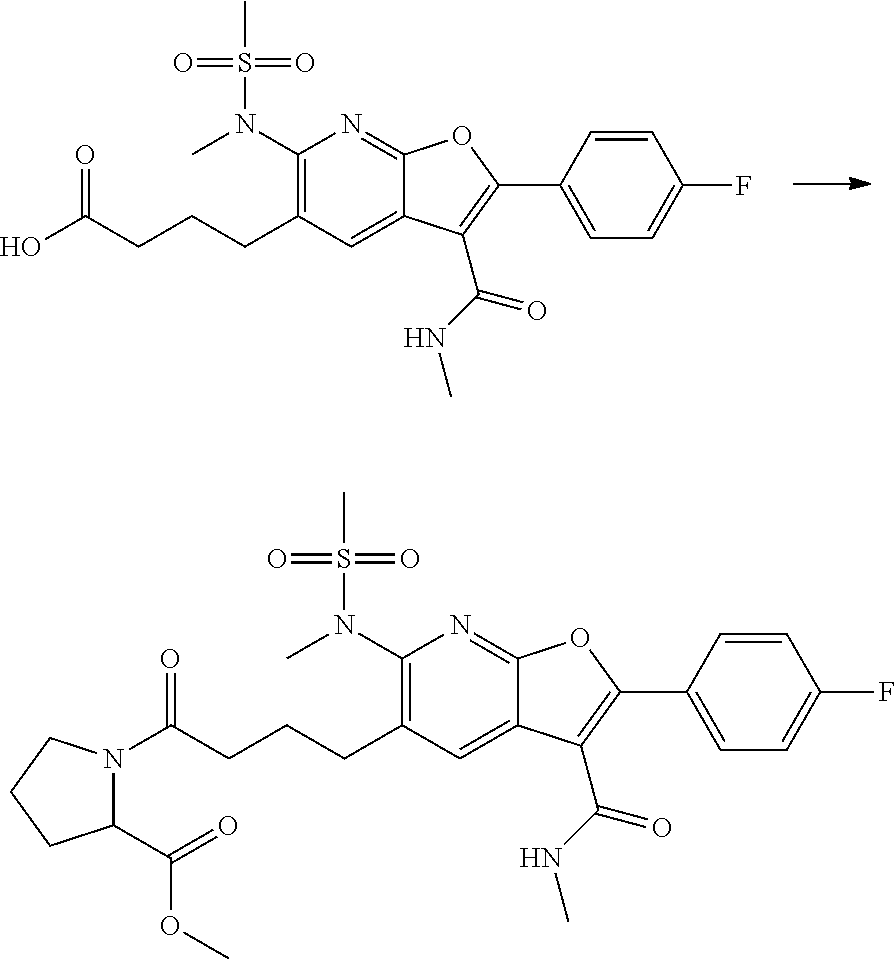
C1=CC(C2=C(C(NC)=O)C3=CC(CCCC(O)=O)=C(N(C)S(=O)(=O)C)N=C3O2)=CC=C1F.C1=CC(C2=C(C(NC)=O)C3=CC(CCCC(=O)N4C(C(OC)=O)CCC4)=C(N(C)S(=O)(=O)C)N=C3O2)=CC=C1F
